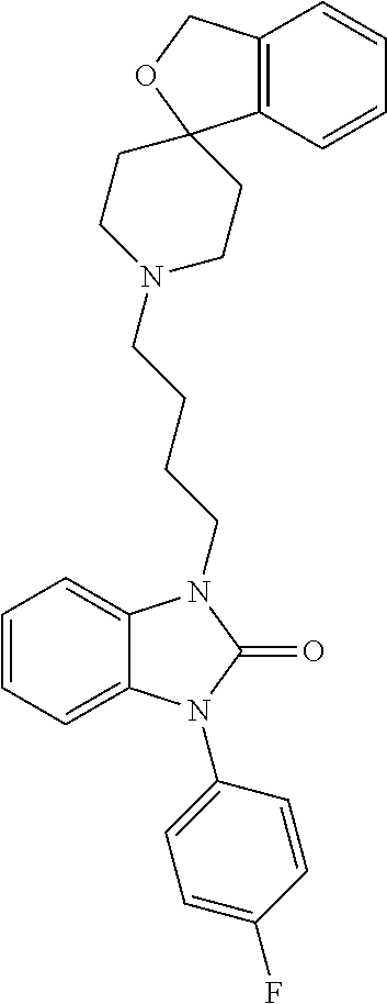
C1=CC=C2C(=C1)N(CCCCN1CCC3(CC1)C1=C(C=CC=C1)CO3)C(=O)N2C1=CC=C(F)C=C1
